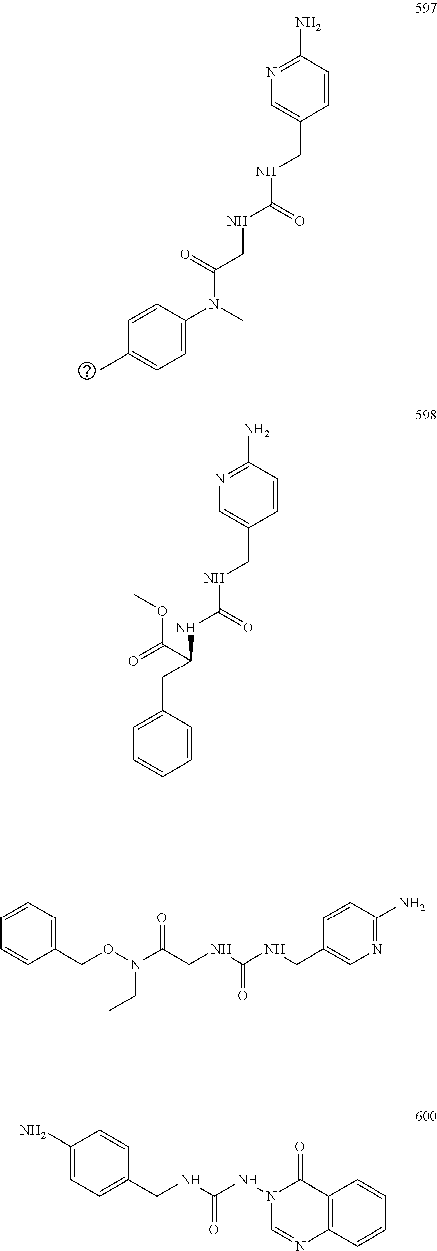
C1=C(N(C(CNC(NCC2=CN=C(N)C=C2)=O)=O)C)C=CC(C)=C1.C1=CC(CC(NC(NCC2=CN=C(N)C=C2)=O)C(OC)=O)=CC=C1.C1(N)=CC=C(CNC(NN2C=NC3=C(C2=O)C=CC=C3)=O)C=C1.C1(CON(C(CNC(NCC2=CN=C(N)C=C2)=O)=O)CC)=CC=CC=C1
